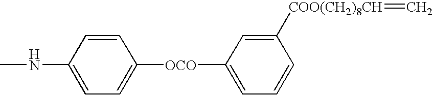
CNC1=CC=C([OCO]C2=CC=CC([COO(CH2)8CH]=C)=C2)C=C1
